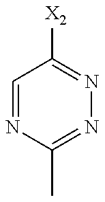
C1=NC(C)=NN=C1[X2]
